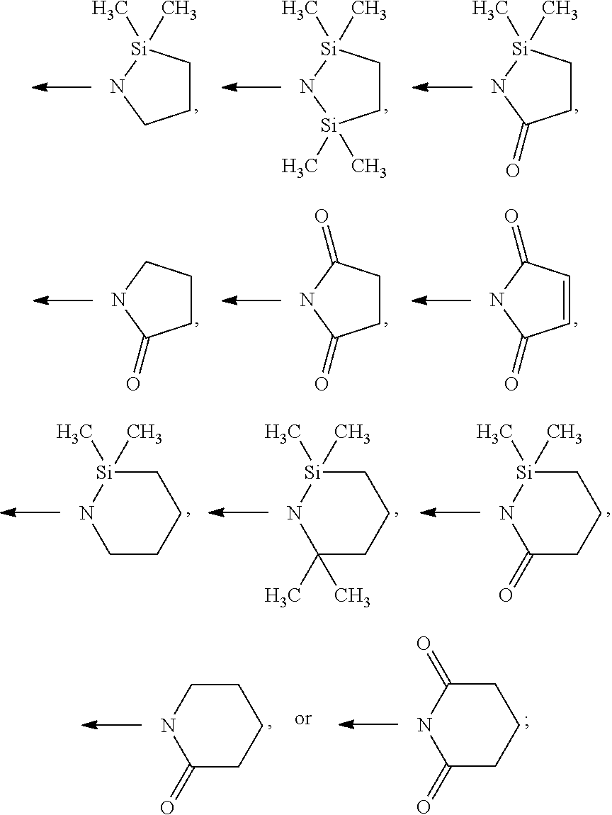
C1C[Si](C)(C)NC1.C1C[Si](C)(C)N[Si]1(C)C.C1C[Si](C)(C)NC1=O.C1CCNC1=O.C1CC(=O)NC1=O.C1=CC(=O)NC1=O.C1[Si](C)(C)NCCC1.C1[Si](C)(C)NC(C)(C)CC1.C1[Si](C)(C)NC(=O)CC1.C1CNC(=O)CC1.C1C(=O)NC(=O)CC1
